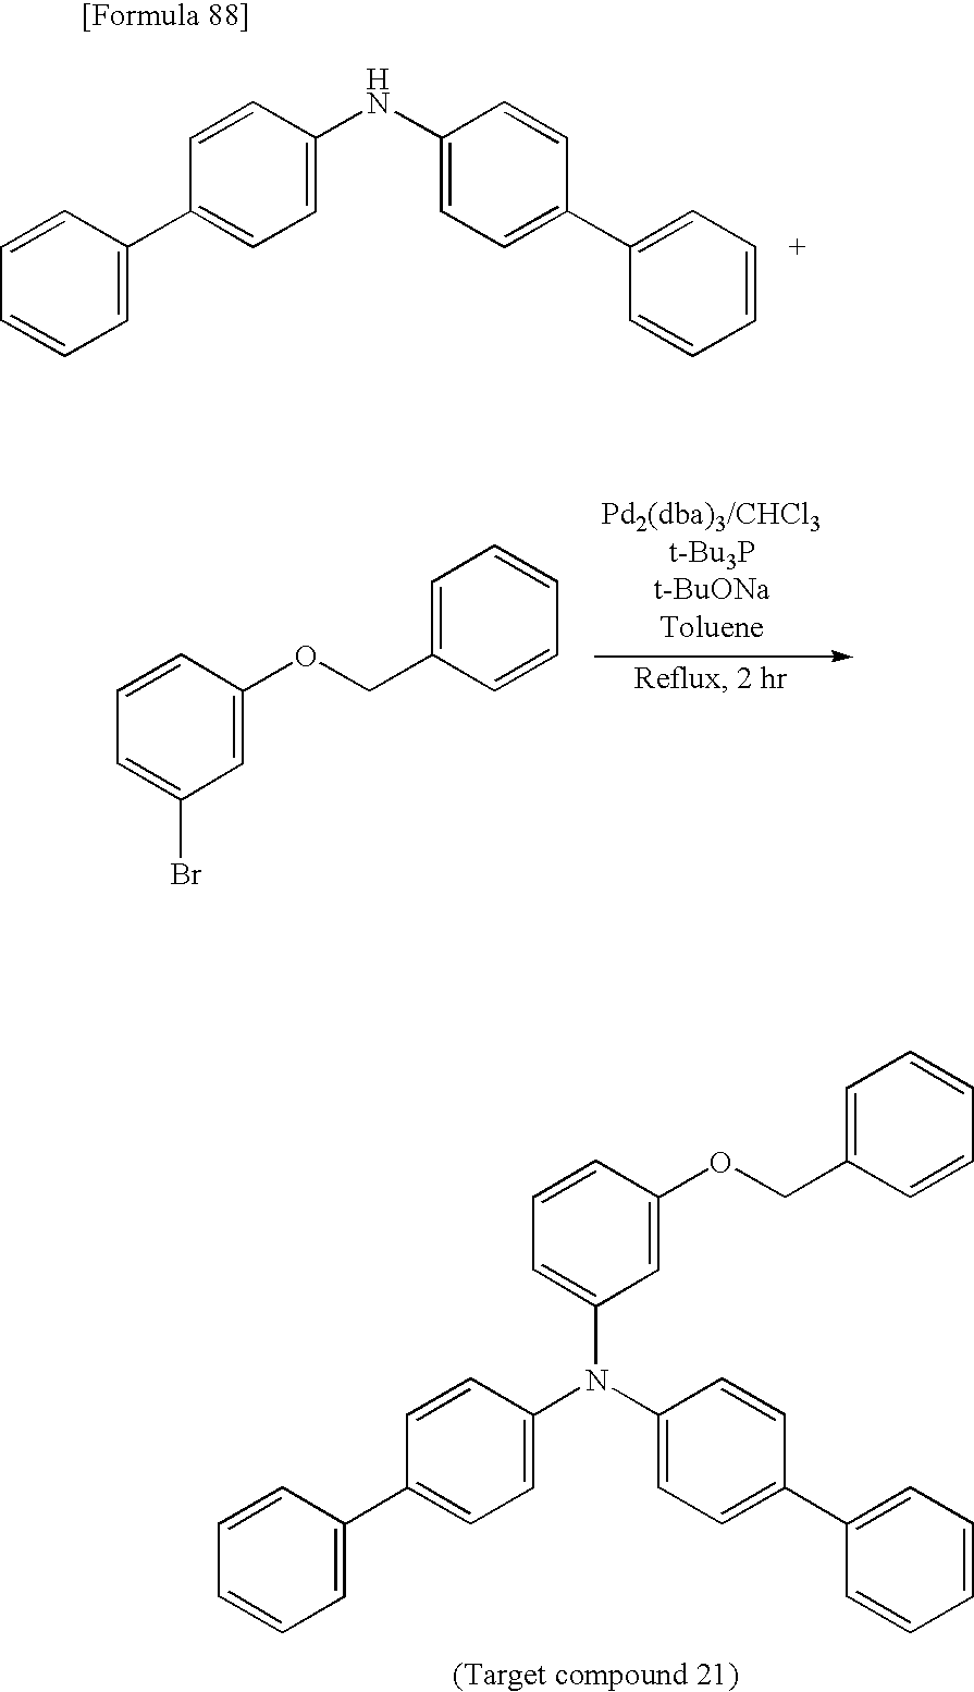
C1=CC=C(Br)C=C1OCC1=CC=CC=C1.C1=CC=CC=C1C1=CC=C(N(C2=CC=CC(OCC3=CC=CC=C3)=C2)C2=CC=C(C3=CC=CC=C3)C=C2)C=C1.C1=CC=CC=C1C1=CC=C(NC2=CC=C(C3=CC=CC=C3)C=C2)C=C1
